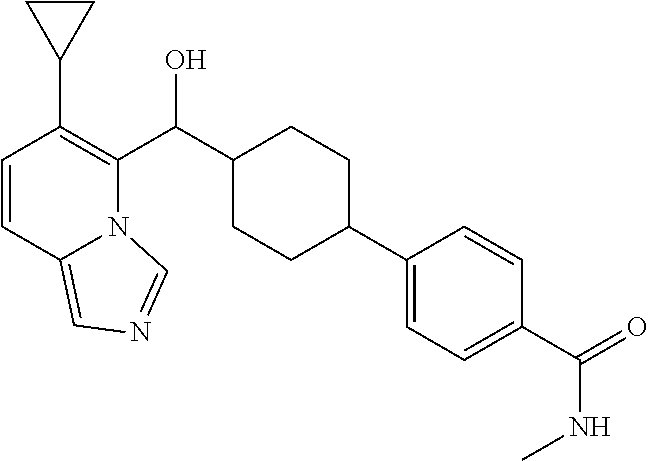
C1=CC2=CN=CN2C(C(C2CCC(C3=CC=C(C(=O)NC)C=C3)CC2)O)=C1C1CC1
